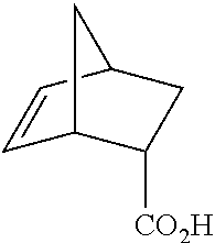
C1=CC2CC([CO2H])C1C2
